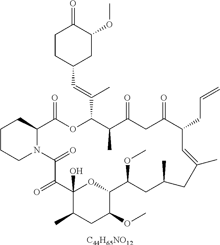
C1CCN2C(C1)C(=O)OC(C(=CC1CC(OC)C(=O)CC1)C)C(C)C(=O)CC(=O)C(CC=C)C=C(C)CC(C)CC(OC)C1OC(O)(C(=O)C2=O)C(C)CC1OC.[C44H65NO12]
